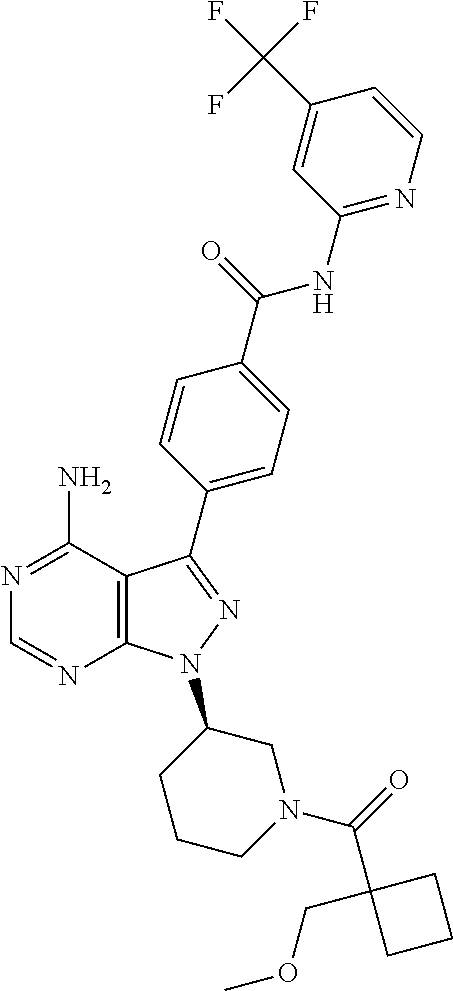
N1=C(N)C2=C(N=C1)N(C1CCCN(C(=O)C3(COC)CCC3)C1)N=C2C1=CC=C(C(=O)NC2=NC=CC(C(F)(F)F)=C2)C=C1
